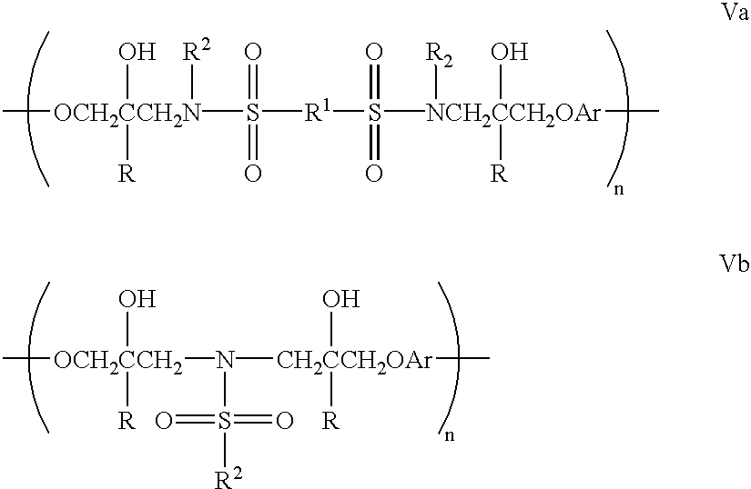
C[OCH2CCH2N](S([R1]S(=O)([NCH2CCH2OAr](C)(O)([R])[R2])=O)(=O)=O)([R2])(O)[R].C[OCH2CCH2](N([CH2CCH2OAr](C)(O)[R])S(=O)(=O)[R2])(O)[R]
